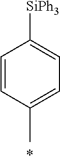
C1=CC(C)=CC=C1[SiPh3]
